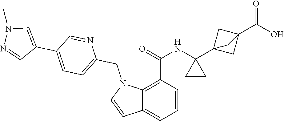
C1=CC(C(=O)NC2(C34CC(C(O)=O)(C3)C4)CC2)=C2C(=C1)C=CN2CC1=CC=C(C2=CN(C)N=C2)C=N1
